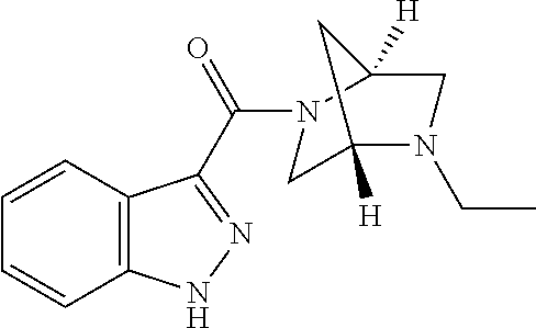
C1C2([H])N(CC)CC([H])(C2)N1C(=O)C1=NNC2=C1C=CC=C2
